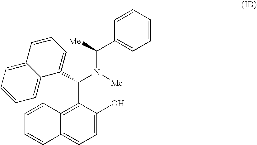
C1(C(N([Me])C([Me])C2=CC=CC=C2)C2=C3C(=CC=C2O)C=CC=C3)=CC=CC2=CC=CC=C12
